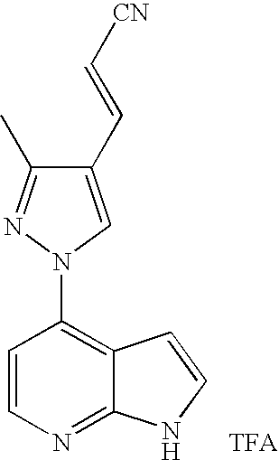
C1(C=C[CN])=CN(C2=C3C(=NC=C2)NC=C3)N=C1C.[TFA]
